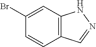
C1=CC2=C(C=C1Br)NN=C2
